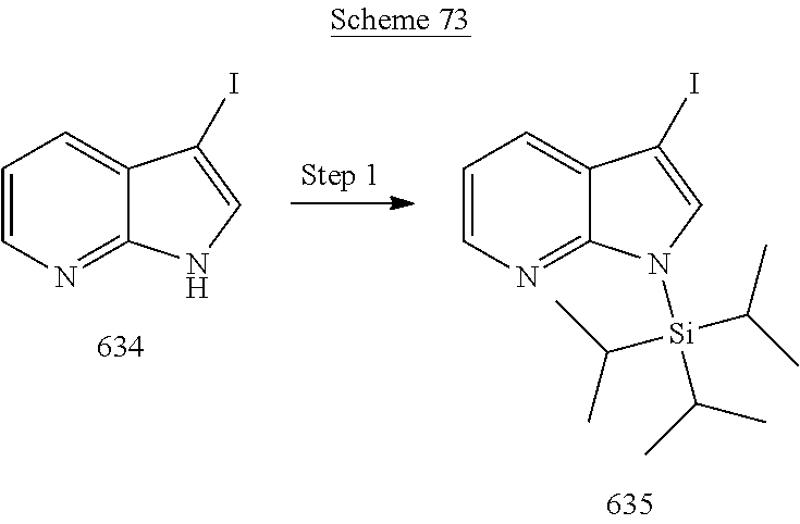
C1=CN=C2C(=C1)C(I)=CN2[Si](C(C)C)(C(C)C)C(C)C.C1=CN=C2C(=C1)C(I)=CN2
